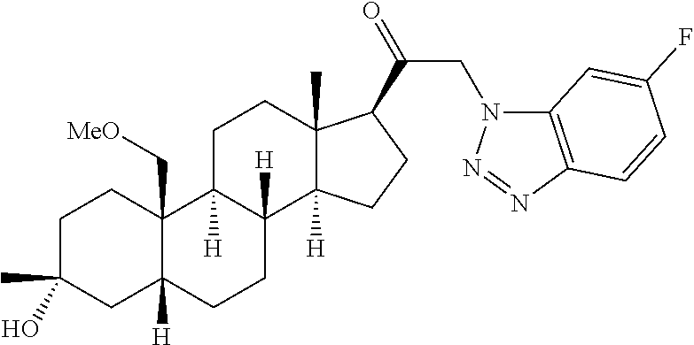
C1C(C)(O)CC2([H])C(C[MeO])(C1)C1([H])C([H])(CC2)C2([H])C(C)(CC1)C(C(=O)CN1C3=C(N=N1)C=CC(F)=C3)CC2
